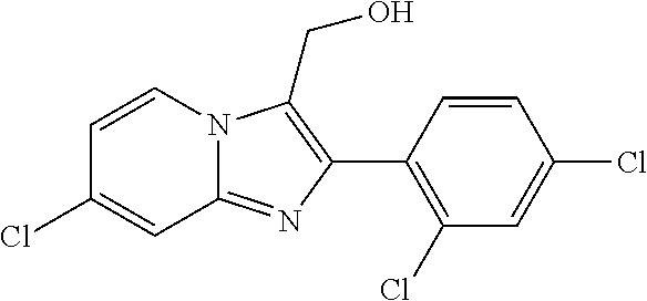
C1(C2=C(CO)N3C(=N2)C=C(Cl)C=C3)=C(Cl)C=C(Cl)C=C1
